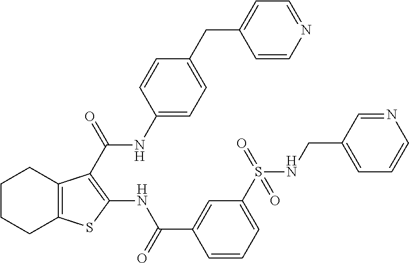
C1CCC2=C(C1)C(C(NC1=CC=C(CC3=CC=NC=C3)C=C1)=O)=C(NC(C1=CC(S(NCC3=CC=CN=C3)(=O)=O)=CC=C1)=O)S2
